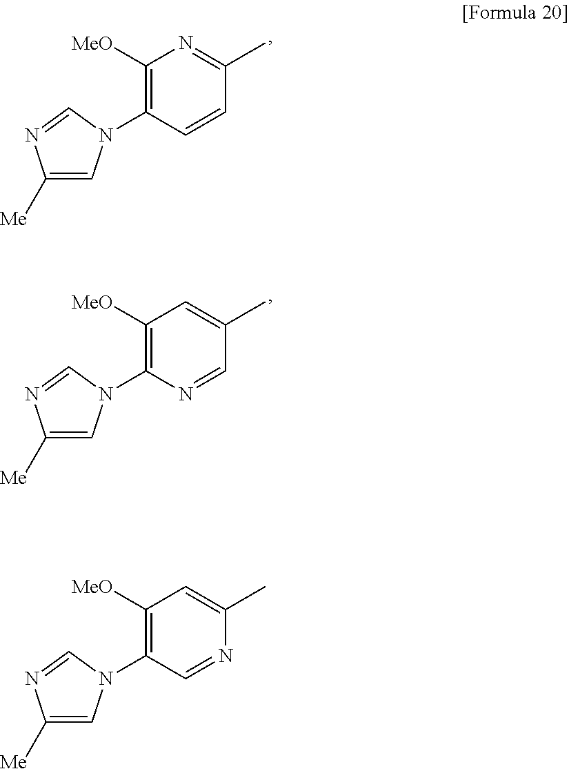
C1([MeO])=C(N2C=C([Me])N=C2)C=CC(C)=N1.C1([MeO])=C(N2C=C([Me])N=C2)N=CC(C)=C1.C1([MeO])=C(N2C=C([Me])N=C2)C=NC(C)=C1
